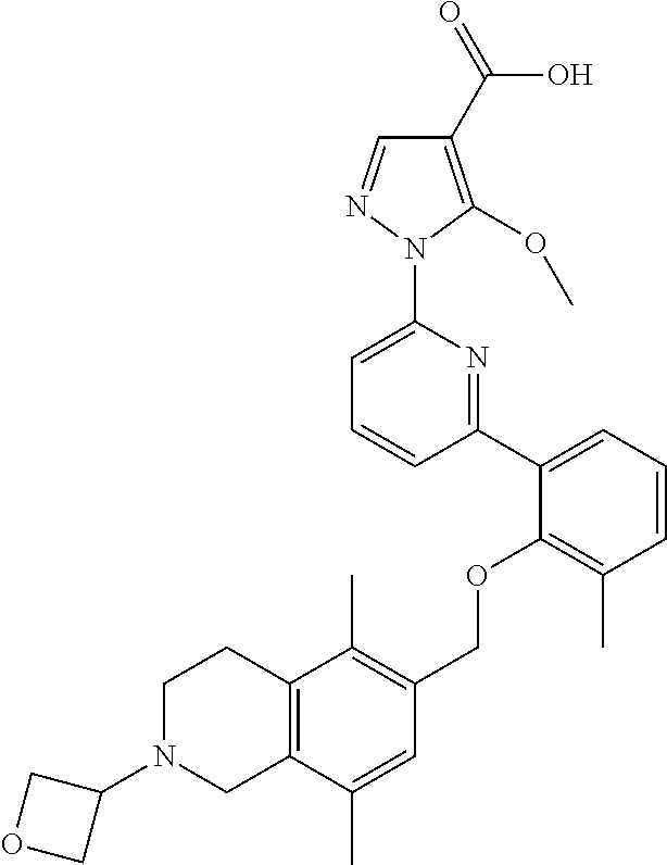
C1(C2=CC=CC(C)=C2OCC2=C(C)C3=C(C(C)=C2)CN(C2COC2)CC3)=NC(N2N=CC(C(=O)O)=C2OC)=CC=C1
